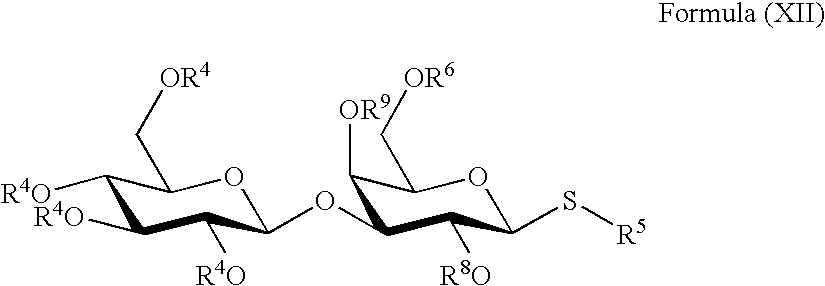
C1([R4O])C([R4O])C([R4O])C(OC2C([OR9])C(C[OR6])OC(S[R5])C2[R8O])OC1C[OR4]
